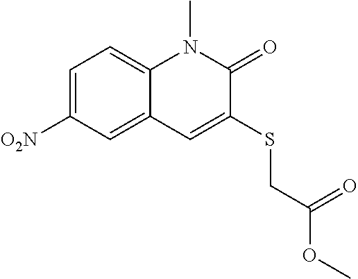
C1=C([O2N])C=C2C(=C1)N(C)C(=O)C(SCC(OC)=O)=C2
